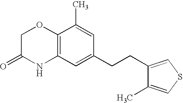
C12=C(C=C(CCC3=CSC=C3C)C=C1C)NC(=O)CO2
